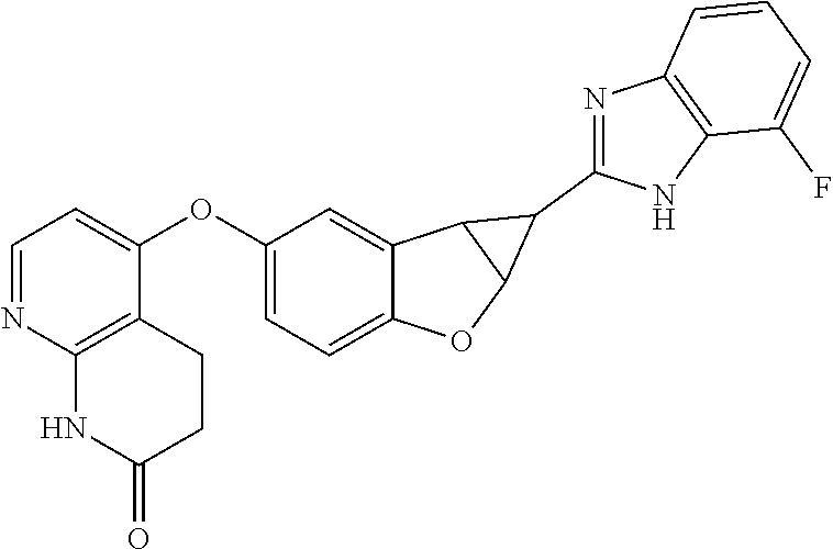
C1(OC2=CC=NC3=C2CCC(=O)N3)=CC=C2C(=C1)C1C(O2)C1C1=NC2=C(N1)C(F)=CC=C2
